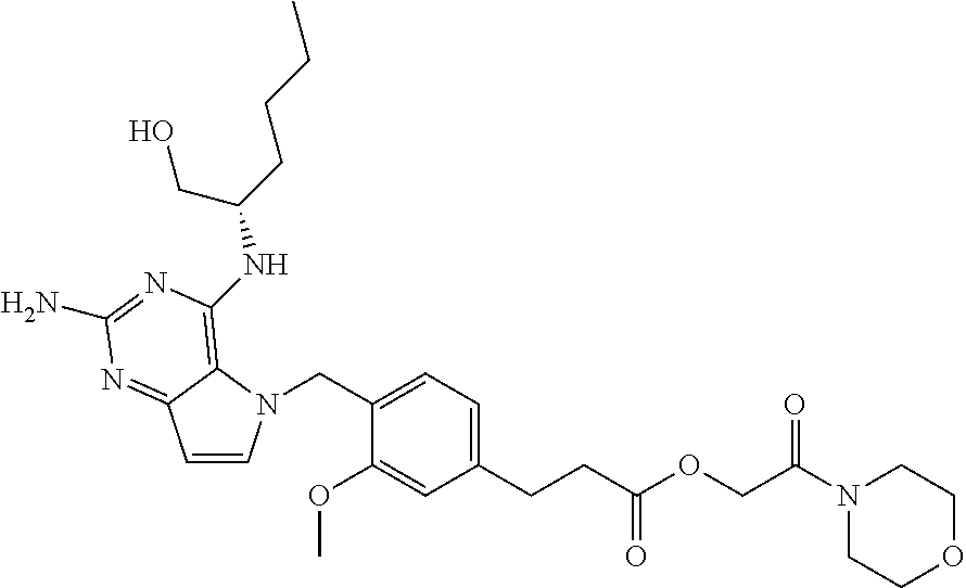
C1=CN(CC2=CC=C(CCC(OCC(N3CCOCC3)=O)=O)C=C2OC)C2=C(NC(CCCC)CO)N=C(N)N=C12
